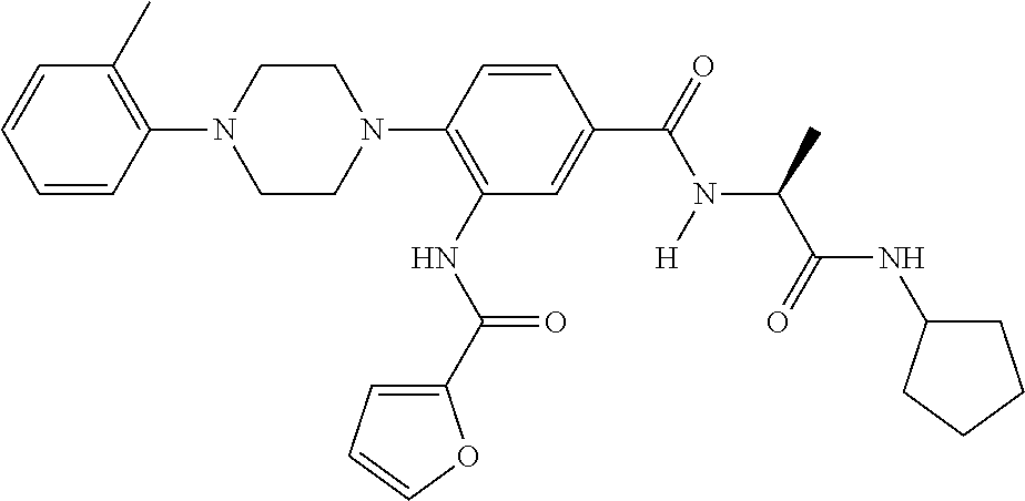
C1=CC=CC(N2CCN(C3=C(NC(=O)C4=CC=CO4)C=C(C(N(C(C(NC4CCCC4)=O)C)[H])=O)C=C3)CC2)=C1C
